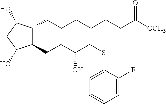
C1(CCC(CSC2=CC=CC=C2F)O)C(CCCCCCC([OCH3])=O)C(O)CC1O
